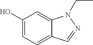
OC1=CC=C2C(=C1)N(CC)N=C2
